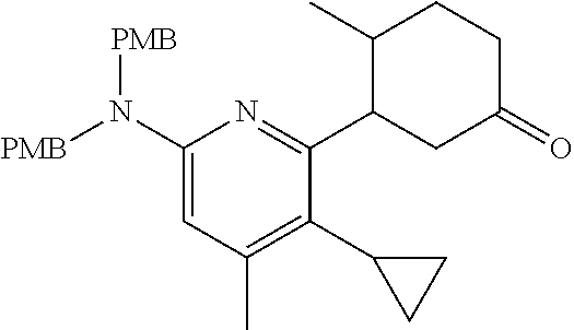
C1=C(N([PMB])[PMB])N=C(C2CC(=O)CCC2C)C(C2CC2)=C1C
